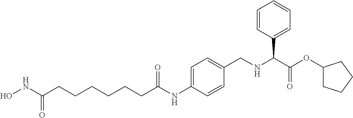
C1=C(NC(CCCCCCC(NO)=O)=O)C=CC(CNC(C(OC2CCCC2)=O)C2=CC=CC=C2)=C1
